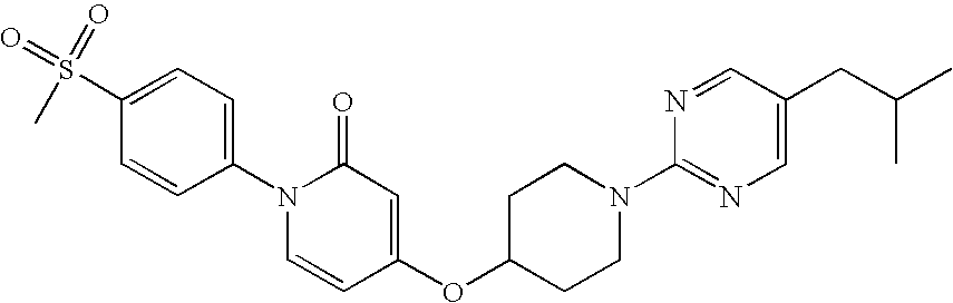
C1=C(S(C)(=O)=O)C=CC(N2C=CC(OC3CCN(C4=NC=C(CC(C)C)C=N4)CC3)=CC2=O)=C1
